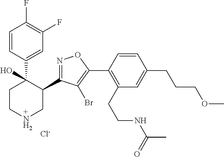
C1(C2=NOC(C3=C(CCNC(C)=O)C=C(CCCOC)C=C3)=C2Br)C(C2=CC(F)=C(F)C=C2)(O)CCNC1.[Cl-]
